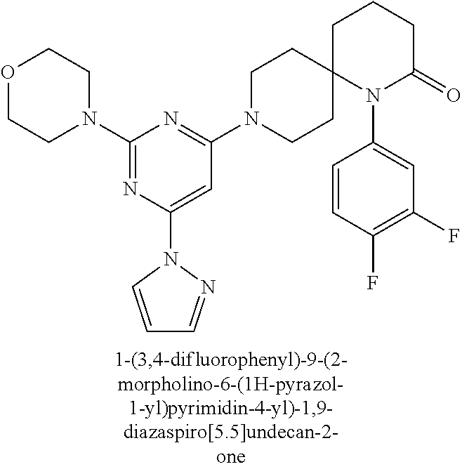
C1(N2CCOCC2)=NC(N2N=CC=C2)=CC(N2CCC3(CC2)N(C2=CC(F)=C(F)C=C2)C(=O)CCC3)=N1
